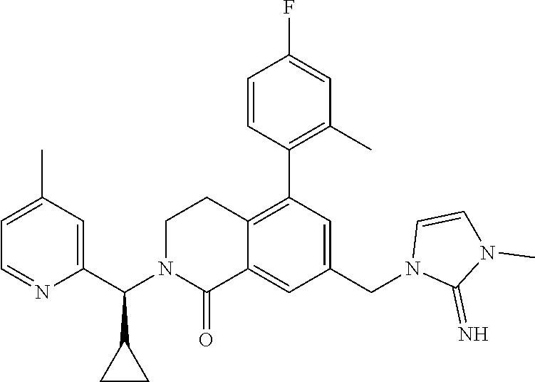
C1(C(N2C(=O)C3=CC(CN4C(=N)N(C)C=C4)=CC(C4=C(C)C=C(F)C=C4)=C3CC2)C2CC2)=CC(C)=CC=N1
